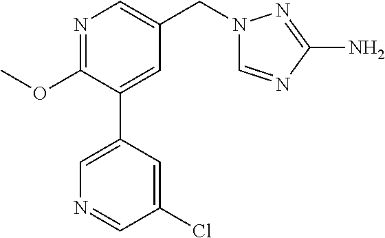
C1(OC)=NC=C(CN2C=NC(N)=N2)C=C1C1=CN=CC(Cl)=C1
